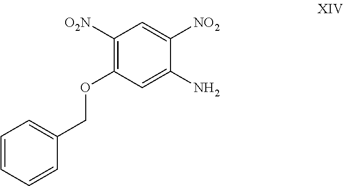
C1=CC=CC(COC2=C([O2N])C=C([NO2])C(N)=C2)=C1
